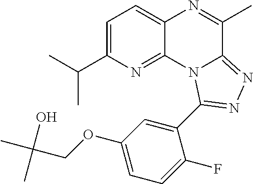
C1=C(C(C)C)N=C2C(=C1)N=C(C)C1=NN=C(C3=CC(OCC(C)(O)C)=CC=C3F)N21
